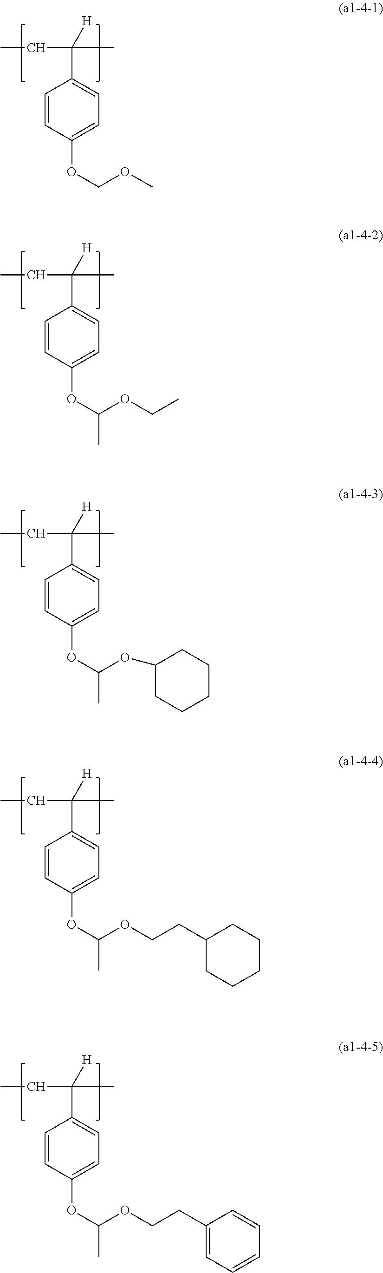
CCC(C)([H])C1=CC=C(OCOC)C=C1.CCC(C)([H])C1=CC=C(OC(OCC)C)C=C1.CCC(C)([H])C1=CC=C(OC(OC2CCCCC2)C)C=C1.CCC(C)([H])C1=CC=C(OC(OCCC2CCCCC2)C)C=C1.CCC(C)([H])C1=CC=C(OC(OCCC2=CC=CC=C2)C)C=C1
